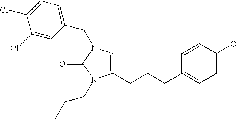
C1=C(CCCC2=CC=C(O)C=C2)N(CCC)C(=O)N1CC1=CC=C(Cl)C(Cl)=C1
